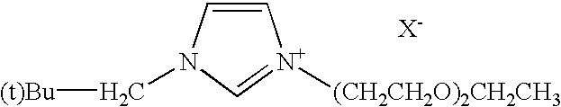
C1=CN(C[(t)Bu])C=[N+]1[(CH2CH2O)2CH2CH3].[X-]
